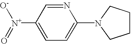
N1=CC([N+]([O-])=O)=CC=C1N1CCCC1
